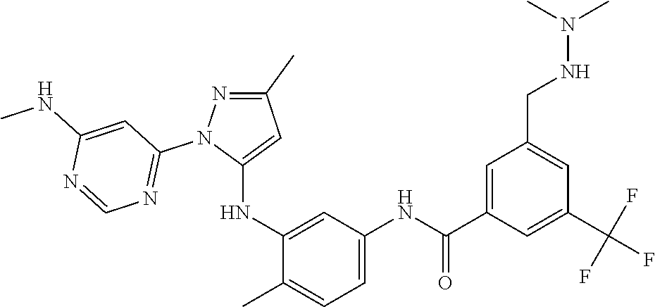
C1(C)=NN(C2=NC=NC(NC)=C2)C(NC2=CC(NC(C3=CC(CNN(C)C)=CC(C(F)(F)F)=C3)=O)=CC=C2C)=C1
